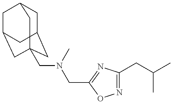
C1C2CC3(CN(C)CC4=NC(CC(C)C)=NO4)CC(CC1C3)C2
